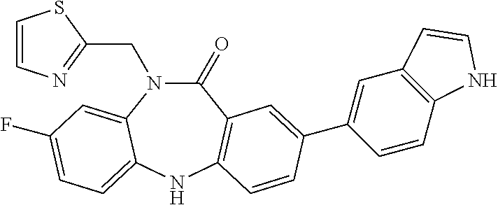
C1(CN2C(=O)C3=C(NC4=CC=C(F)C=C24)C=CC(C2=CC4=C(C=C2)NC=C4)=C3)=NC=CS1
